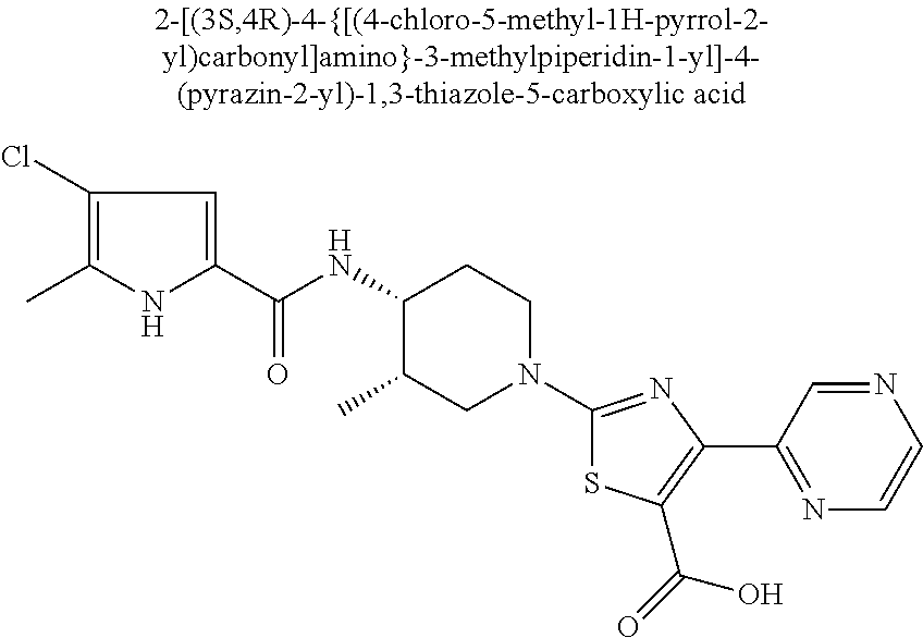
C1(NC(C2=CC(Cl)=C(C)N2)=O)C(C)CN(C2=NC(C3=NC=CN=C3)=C(C(=O)O)S2)CC1
